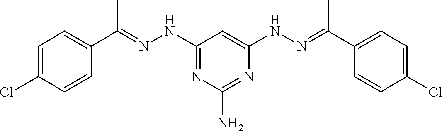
C1=CC(Cl)=CC=C1C(=NNC1=NC(N)=NC(NN=C(C2=CC=C(Cl)C=C2)C)=C1)C
